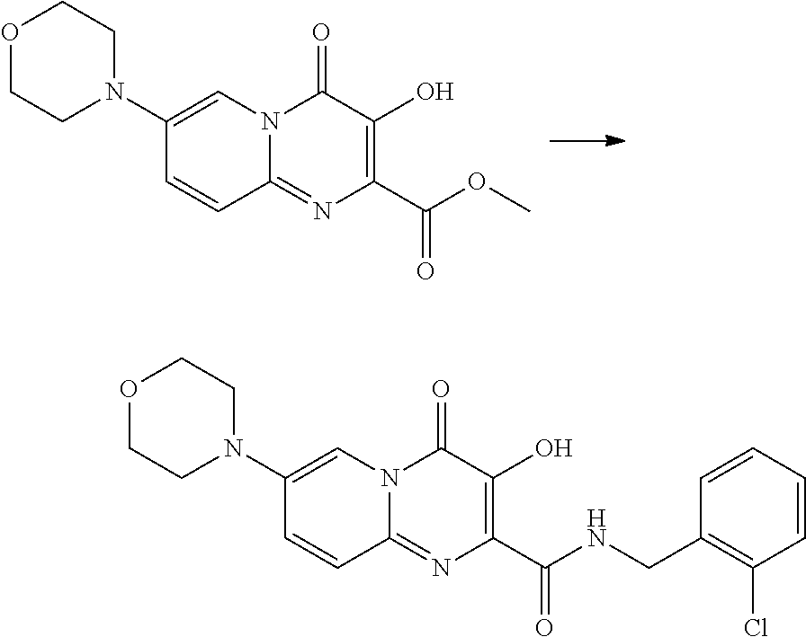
O1CCN(C2=CN3C(=NC(C(OC)=O)=C(O)C3=O)C=C2)CC1.O1CCN(C2=CN3C(=NC(C(NCC4=C(Cl)C=CC=C4)=O)=C(O)C3=O)C=C2)CC1
